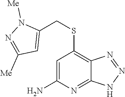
C1(N)=CC(SCC2=CC([Me])=NN2[Me])=C2C(=N1)NN=N2
